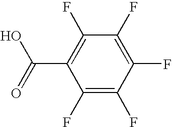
C1(F)=C(F)C(F)=C(F)C(F)=C1C(=O)O
